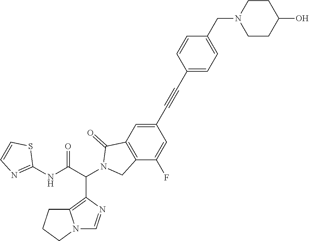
C1CC(O)CCN1CC1=CC=C(C#CC2=CC3=C(C(F)=C2)CN(C(C(NC2=NC=CS2)=O)C2=C4N(C=N2)CCC4)C3=O)C=C1
